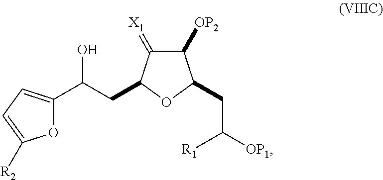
C1([OP2])C(=[X1])C(CC(C2=CC=C([R2])O2)O)OC1CC([OP1])[R1]
